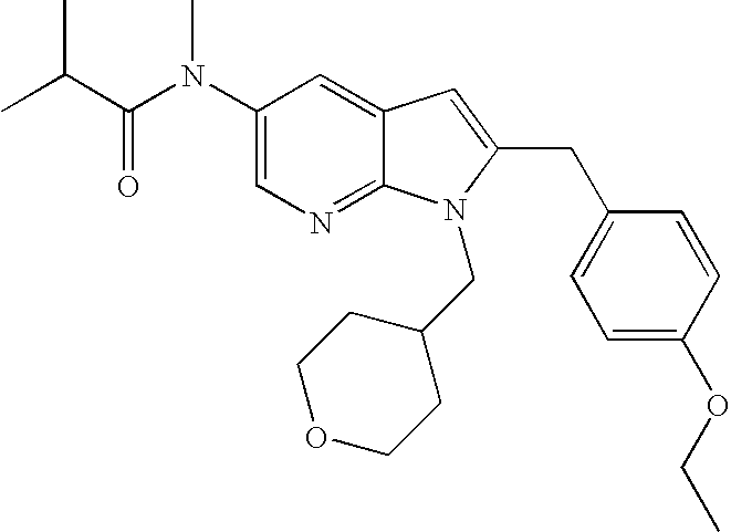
C1(N(C(C(C)C)=O)C)=CN=C2C(=C1)C=C(CC1=CC=C(OCC)C=C1)N2CC1CCOCC1
